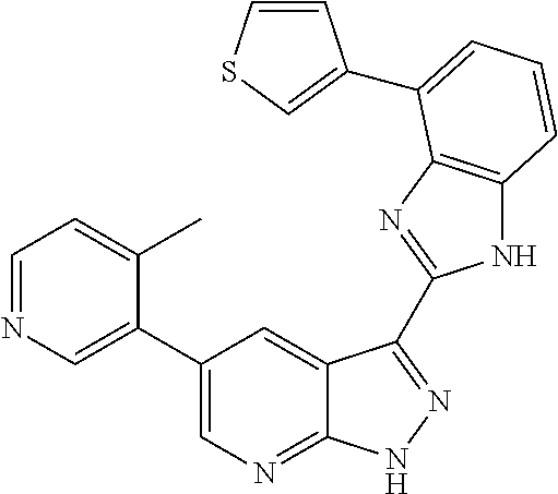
N1C2=C(N=C1C1=NNC3=NC=C(C4=CN=CC=C4C)C=C31)C(C1=CSC=C1)=CC=C2
